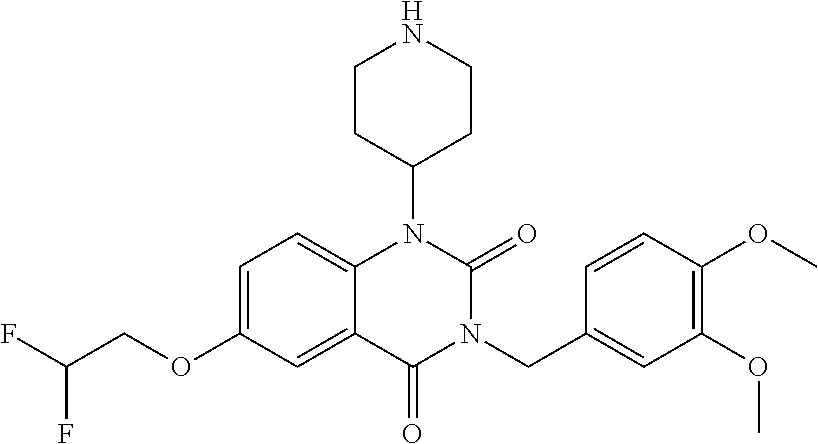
C1=C(OCC(F)F)C=C2C(=C1)N(C1CCNCC1)C(=O)N(CC1=CC(OC)=C(OC)C=C1)C2=O
